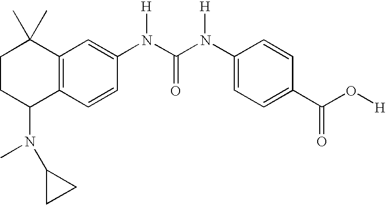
C1CC(N(C)C2CC2)C2=C(C1(C)C)C=C(N(C(N(C1=CC=C(C(O[H])=O)C=C1)[H])=O)[H])C=C2
